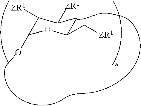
C1([ZR1])C(O)OC(C[ZR1])CC1[ZR1]
